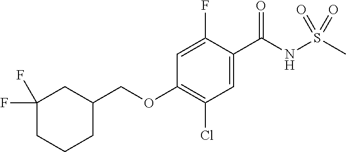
C1=C(F)C(C(NS(C)(=O)=O)=O)=CC(Cl)=C1OCC1CC(F)(F)CCC1
